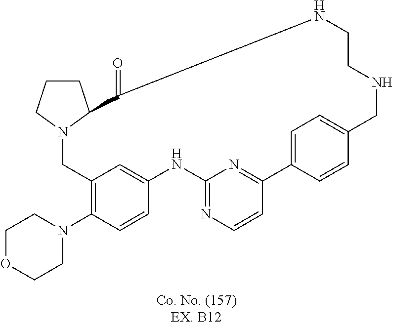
N12CC3=C(N4CCOCC4)C=CC(=C3)NC3=NC=CC(=N3)C3=CC=C(C=C3)CNCCNC(=O)C1CCC2
